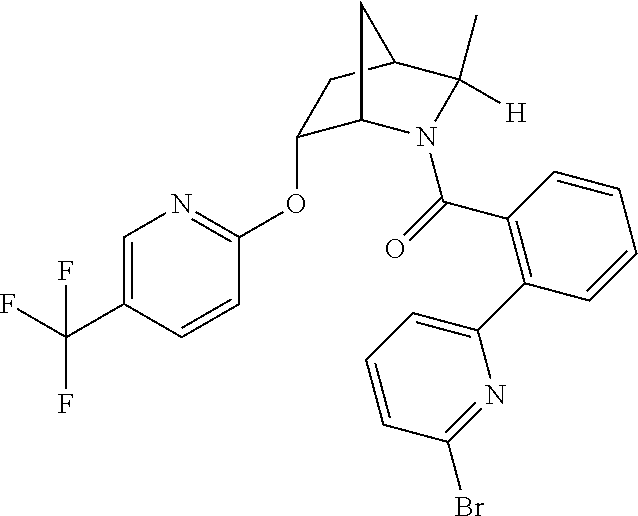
C1=C(C(F)(F)F)C=CC(OC2C3N(C(=O)C4=C(C5=CC=CC(Br)=N5)C=CC=C4)C(C)([H])C(C2)C3)=N1
